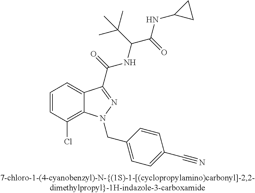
C1=CC(Cl)=C2C(=C1)C(C(=O)NC(C(NC1CC1)=O)C(C)(C)C)=NN2CC1=CC=C(C#N)C=C1
